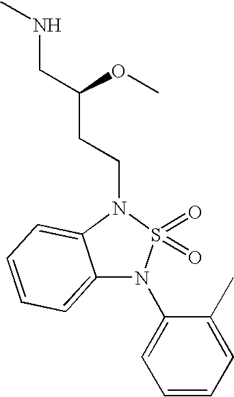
C12=CC=CC=C1N(CCC(CNC)OC)S(=O)(=O)N2C1=CC=CC=C1C
